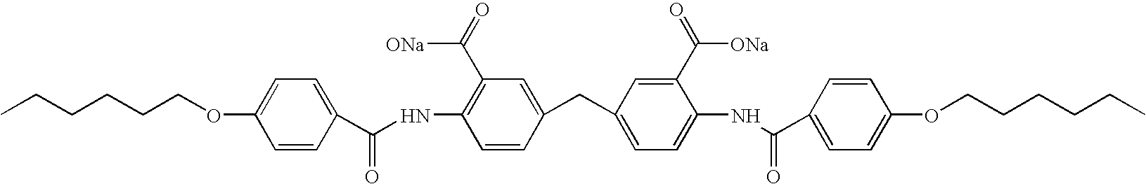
C1=C(OCCCCCC)C=CC(C(NC2=C(C(=O)[ONa])C=C(CC3=CC=C(NC(C4=CC=C(OCCCCCC)C=C4)=O)C(C(=O)[ONa])=C3)C=C2)=O)=C1
